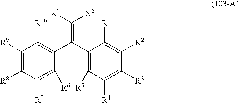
C1([R9])=C([R8])C([R7])=C([R6])C(C(C2=C([R5])C([R4])=C([R3])C([R2])=C2[R1])=C([X1])[X2])=C1[R10]
